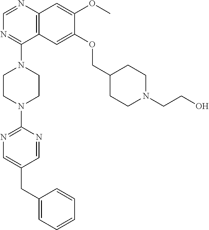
C12=C(N=CN=C1N1CCN(C3=NC=C(CC4=CC=CC=C4)C=N3)CC1)C=C(OC)C(OCC1CCN(CCO)CC1)=C2
